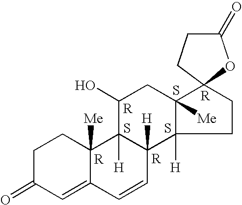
C1C(=O)C=C2C([Me])(C1)C1([H])C([H])(C=C2)C2([H])C([Me])(CC1O)C1(CC2)CCC(=O)O1.S.S.S
